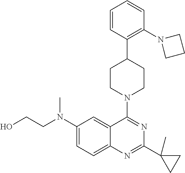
C(N(C1=CC=C2C(=C1)C(N1CCC(C3=C(N4CCC4)C=CC=C3)CC1)=NC(C1(C)CC1)=N2)C)CO
